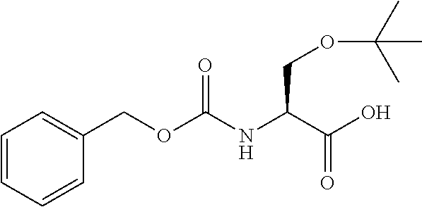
C1=CC=CC(COC(NC(C(O)=O)COC(C)(C)C)=O)=C1
